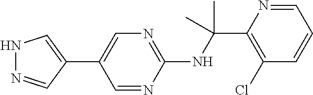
N(C(C1=C(Cl)C=CC=N1)(C)C)C1=NC=C(C2=CNN=C2)C=N1
